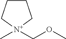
C1CC[N+](C)(COC)C1
